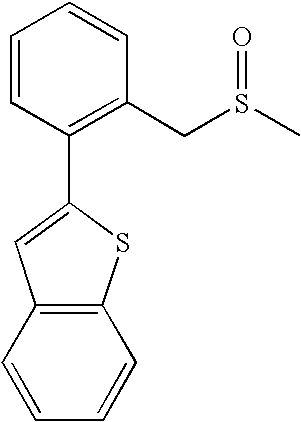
C1=CC(C2=CC3=C(S2)C=CC=C3)=C(CS(C)=O)C=C1
